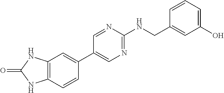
C12=C(C=CC(C3=CN=C(NCC4=CC(O)=CC=C4)N=C3)=C1)NC(=O)N2
